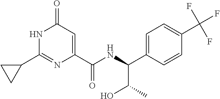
N1C(C2CC2)=NC(C(NC(C2=CC=C(C(F)(F)F)C=C2)C(C)O)=O)=CC1=O
